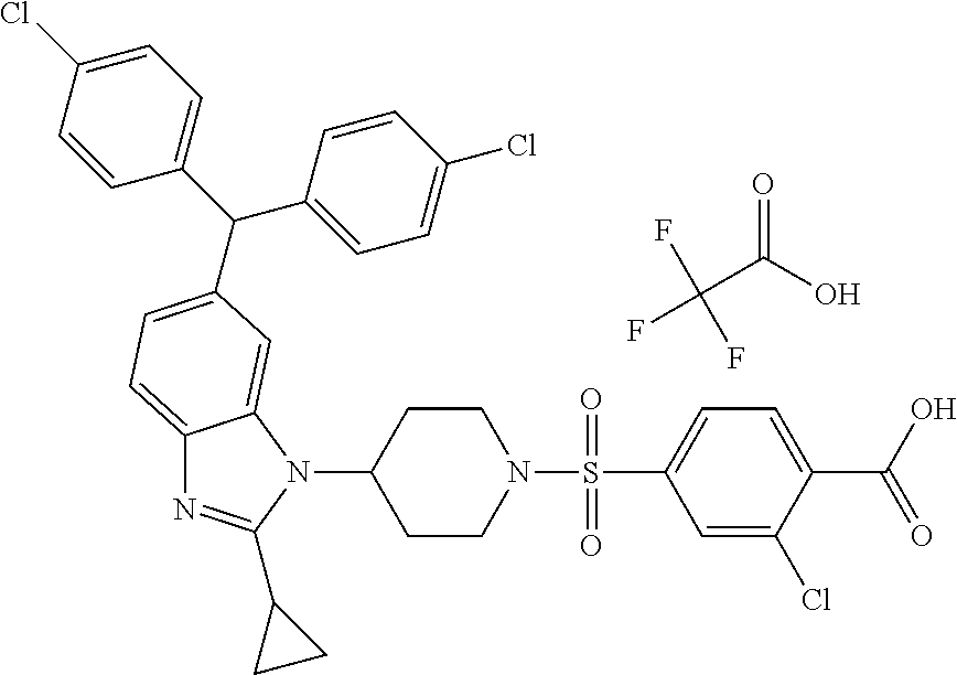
C12=CC=C(C(C3=CC=C(Cl)C=C3)C3=CC=C(Cl)C=C3)C=C1N(C1CCN(S(C3=CC=C(C(O)=O)C(Cl)=C3)(=O)=O)CC1)C(C1CC1)=N2.C(C(O)=O)(F)(F)F
